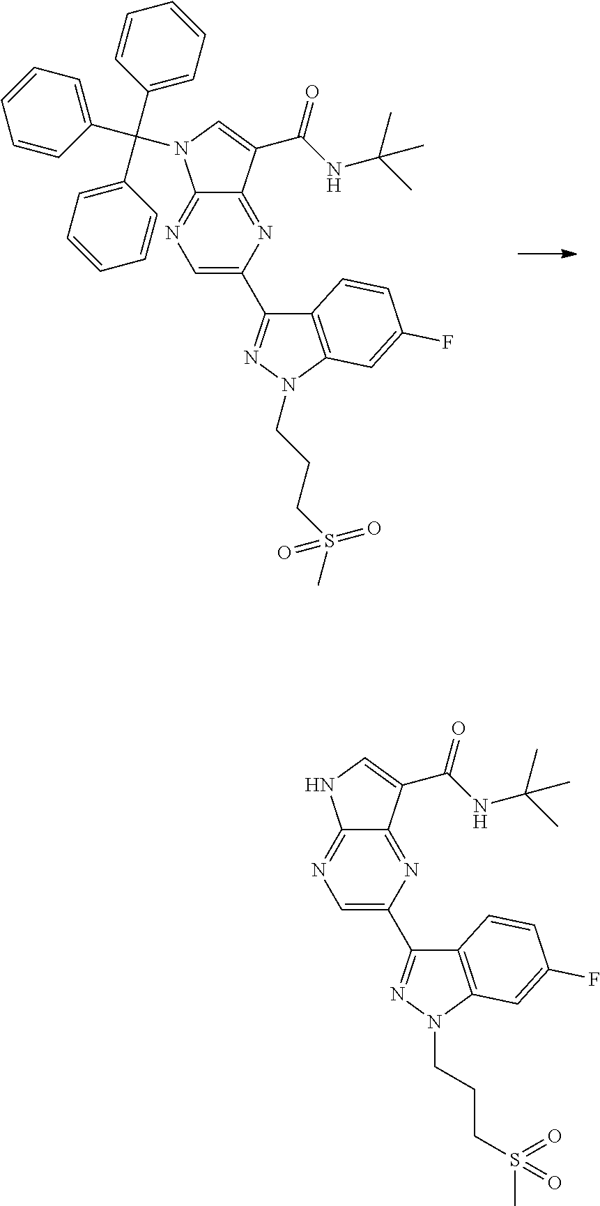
C1=C(C2=NN(CCCS(C)(=O)=O)C3=C2C=CC(F)=C3)N=C2C(=N1)N(C(C1=CC=CC=C1)(C1=CC=CC=C1)C1=CC=CC=C1)C=C2C(=O)NC(C)(C)C.C1=C(C2=NN(CCCS(C)(=O)=O)C3=C2C=CC(F)=C3)N=C2C(=N1)NC=C2C(=O)NC(C)(C)C
